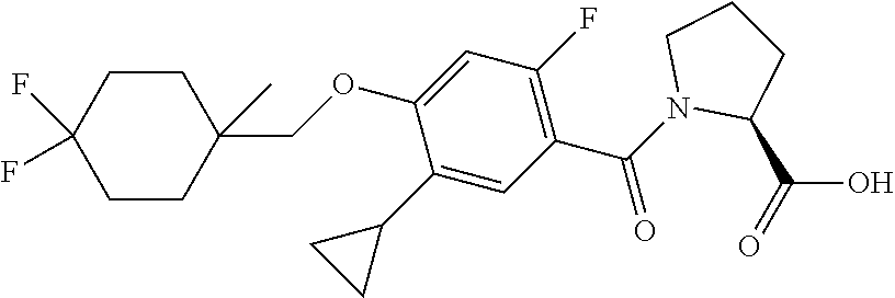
C(OC1=CC(F)=C(C(N2C(C(=O)O)CCC2)=O)C=C1C1CC1)C1(C)CCC(F)(F)CC1
